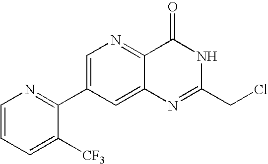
C12=CC(C3=NC=CC=C3[CF3])=CN=C1C(=O)NC(CCl)=N2
